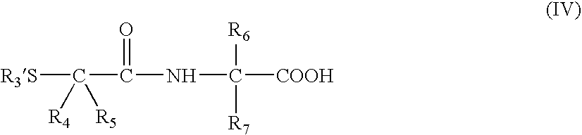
[R3S]C(C(NC([COOH])([R7])[R6])=O)([R4])[R5]
